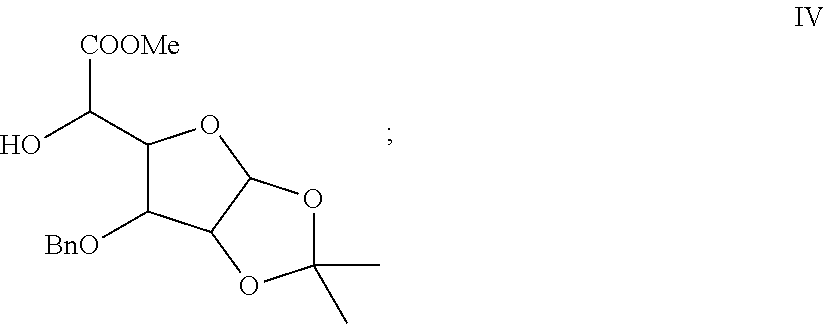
C1(C(O)[COOMe])C([BnO])C2C(O1)OC(C)(C)O2
